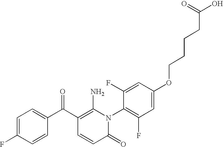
C1=C(C(C2=C(N)N(C3=C(F)C=C(OCCCCC(O)=O)C=C3F)C(=O)C=C2)=O)C=CC(F)=C1
